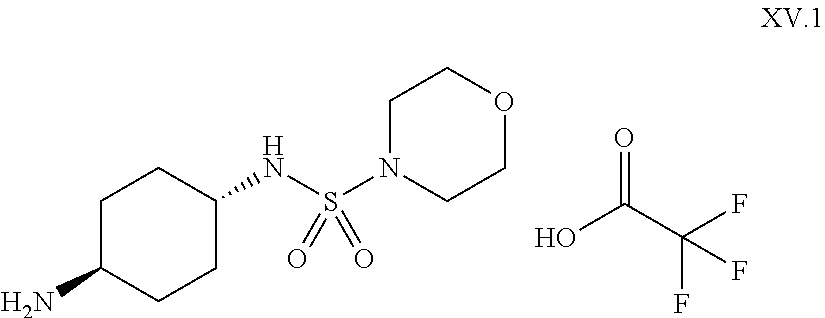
C1C(N)CCC(NS(N2CCOCC2)(=O)=O)C1.O=C(C(F)(F)F)O
